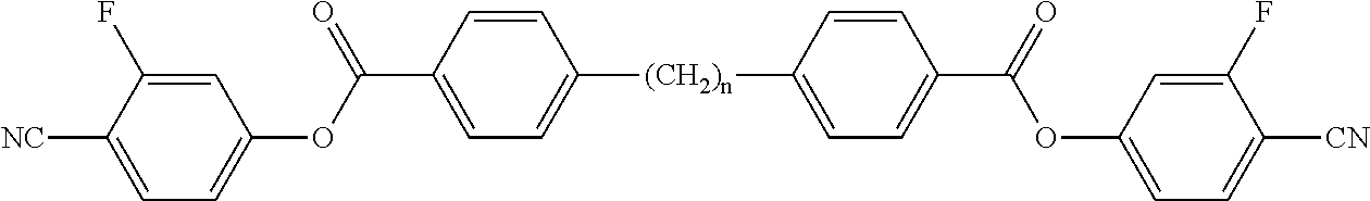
C1=CC(C(=O)OC2=CC=C([NC])C(F)=C2)=CC=C1[(CH2)n]C1=CC=C(C(OC2=CC=C([CN])C(F)=C2)=O)C=C1
